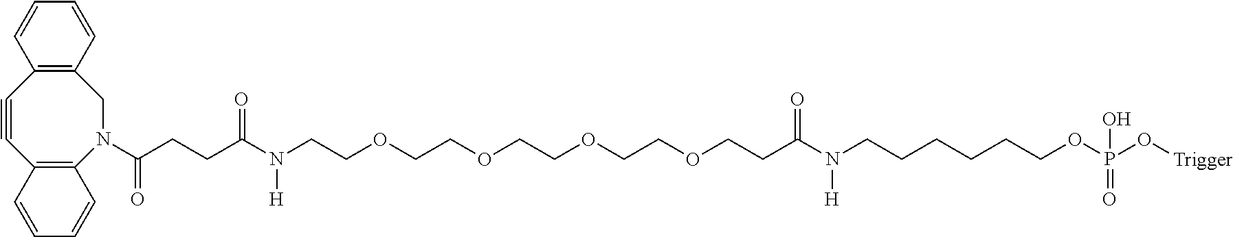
C12=C(N(C(CCC(N(CCOCCOCCOCCOCCC(N(CCCCCCOP(O[Trigger])(O)=O)[H])=O)[H])=O)=O)CC3=C(C#C1)C=CC=C3)C=CC=C2
